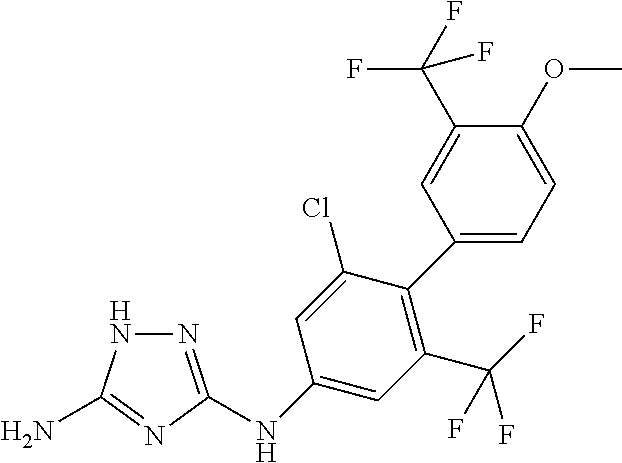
N(C1=CC(C(F)(F)F)=C(C2=CC=C(OC)C(C(F)(F)F)=C2)C(Cl)=C1)C1=NNC(N)=N1
